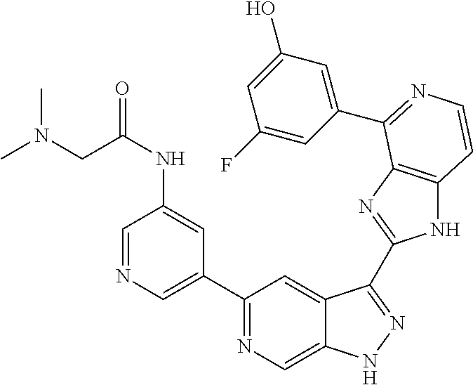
C1(C2=CN=CC(NC(CN(C)C)=O)=C2)=NC=C2C(=C1)C(C1=NC3=C(N1)C=CN=C3C1=CC(O)=CC(F)=C1)=NN2
